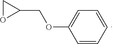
C1=CC=CC=C1OCC1CO1
